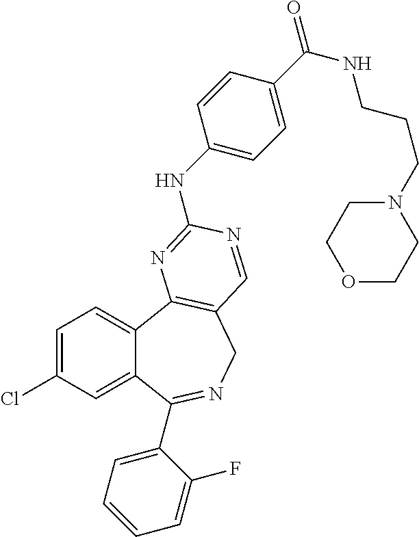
C1=C(Cl)C=C2C(=C1)C1=C(CN=C2C2=CC=CC=C2F)C=NC(NC2=CC=C(C(NCCCN3CCOCC3)=O)C=C2)=N1
